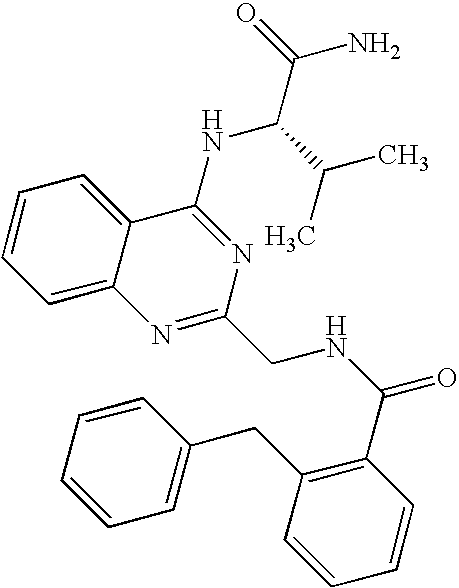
C1=CC=C2C(=C1)N=C(CNC(C1=C(CC3=CC=CC=C3)C=CC=C1)=O)N=C2NC(C(N)=O)C(C)C
